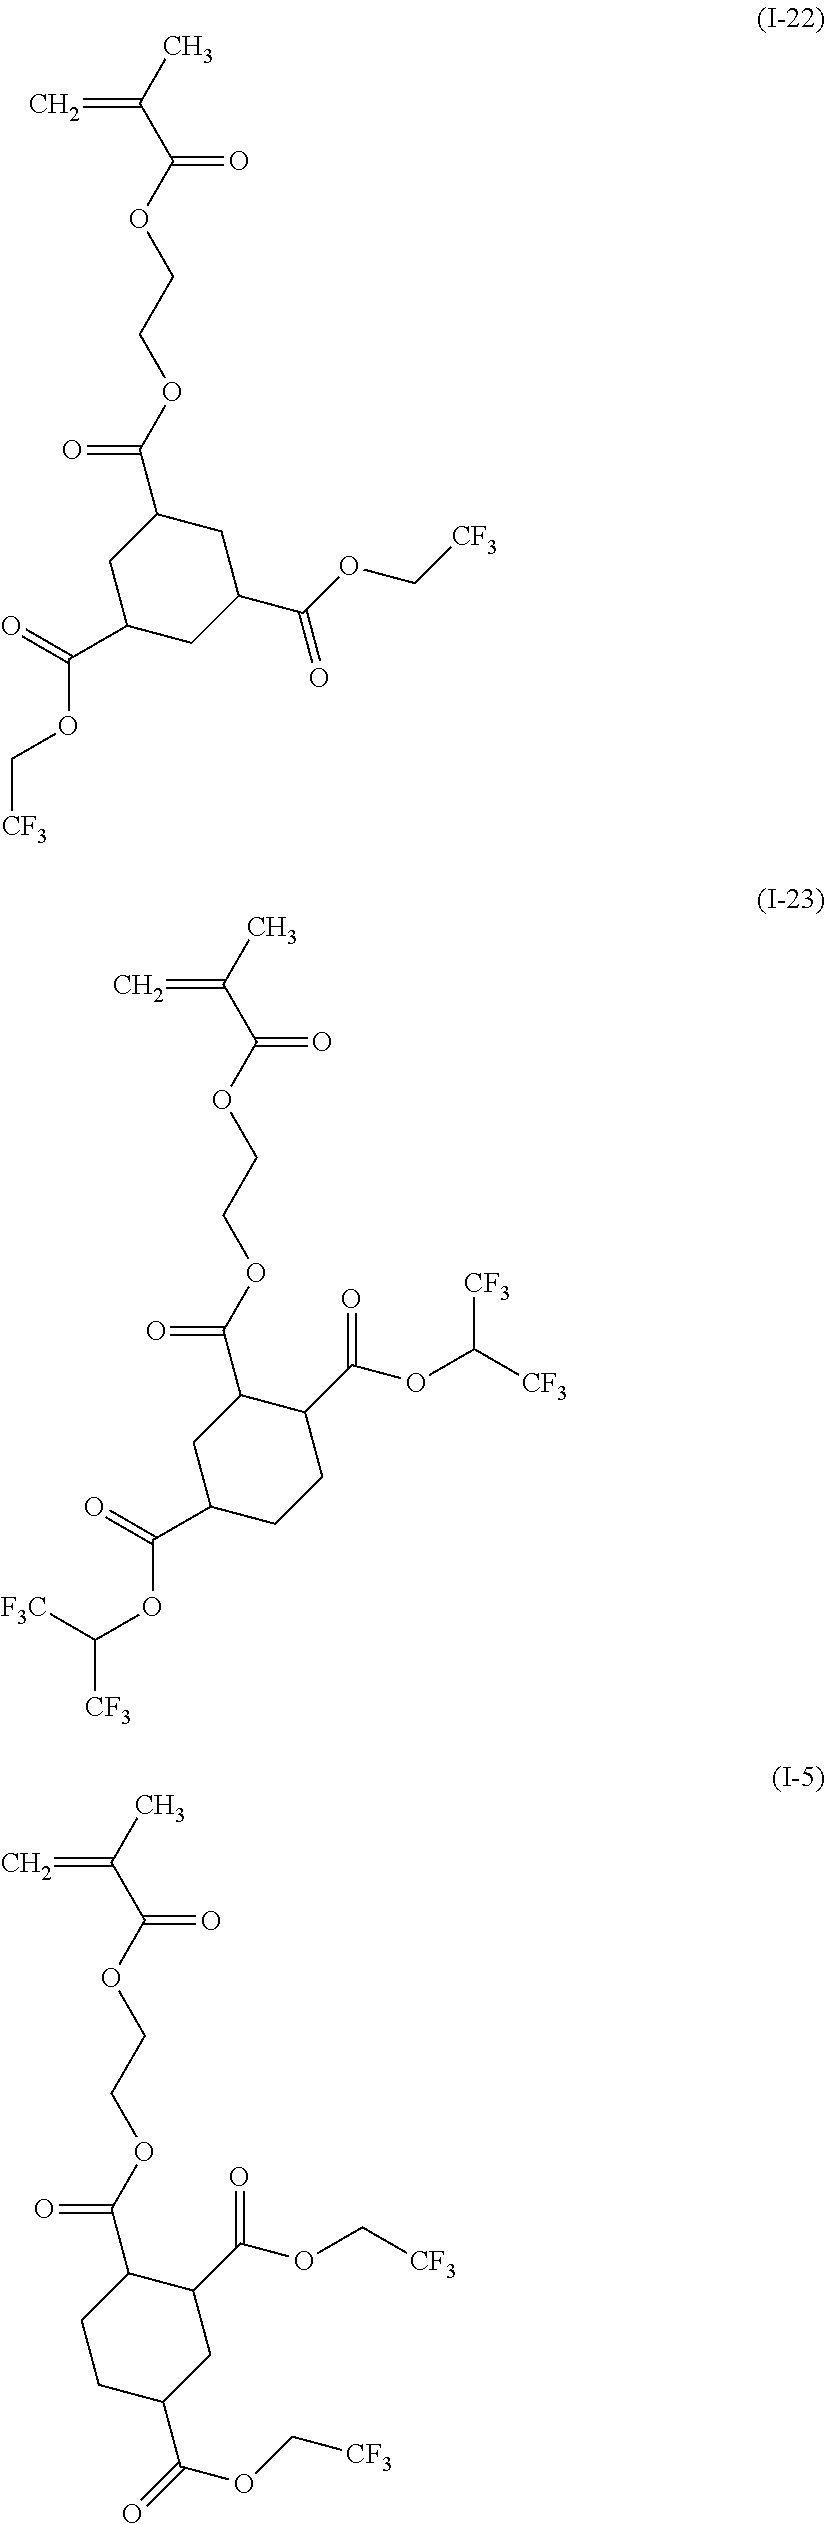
CC(C(OCCOC(=O)C1CC(C(=O)OC[CF3])CC(C(OC[CF3])=O)C1)=O)=C.CC(C(OCCOC(=O)C1CC(C(=O)OC([CF3])[F3C])CCC1C(OC([CF3])[CF3])=O)=O)=C.CC(C(OCCOC(=O)C1CCC(C(=O)OC[CF3])CC1C(OC[CF3])=O)=O)=C
